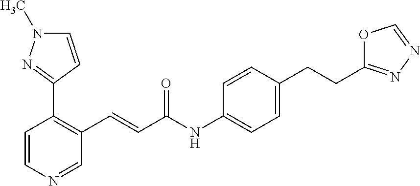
C1=CN=CC(C=CC(NC2=CC=C(CCC3=NN=CO3)C=C2)=O)=C1C1=NN(C)C=C1
